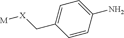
C1=CC(N)=CC=C1C[X][M]
